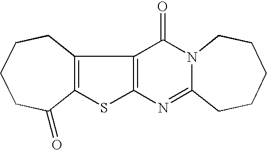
C12=C(C3=C(S1)N=C1N(C3=O)CCCCC1)CCCCC2=O
